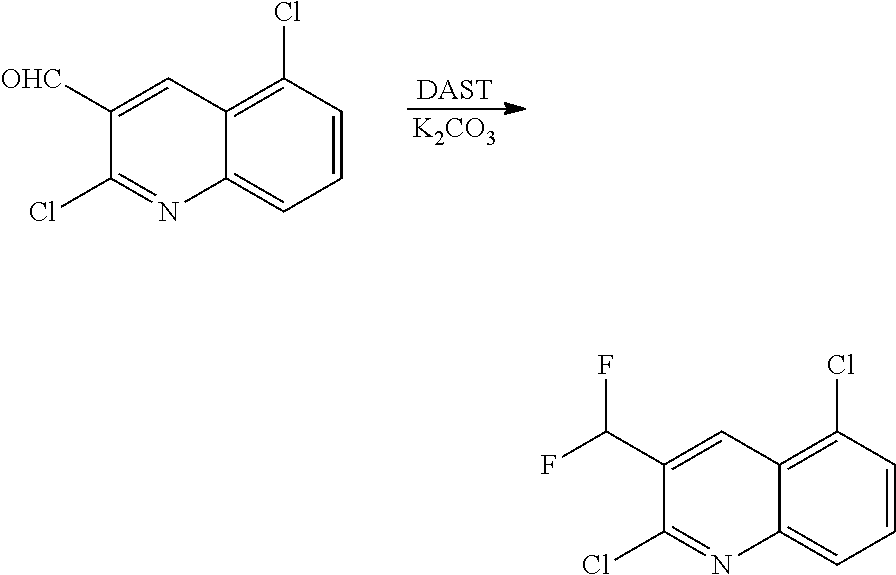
C1=CC(Cl)=C2C(=C1)N=C(Cl)C([OHC])=C2.[DAST].[K2CO3].C1=CC(Cl)=C2C(=C1)N=C(Cl)C(C(F)F)=C2
